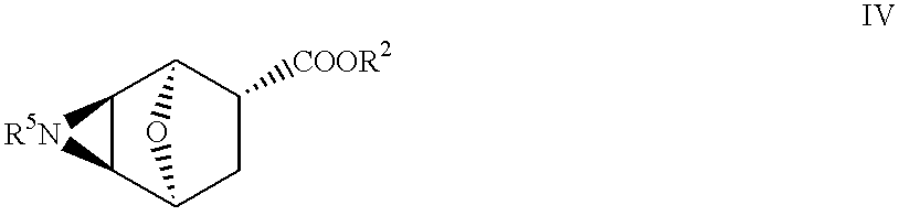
C12C(C3CC([COOR2])C1O3)[R5N]2
